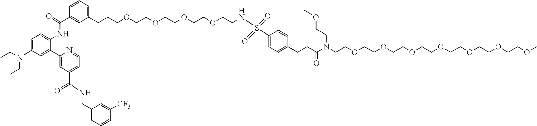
C1=C(N(CC)CC)C=C(C2=CC(C(=O)NCC3=CC=CC([CF3])=C3)=CC=N2)C(NC(=O)C2=CC(CCCOCCOCCOCCOCCNS(C3=CC=C(CCC(=O)N(CCOC)CCOCCOCCOCCOCCOCCOCCOC)C=C3)(=O)=O)=CC=C2)=C1
